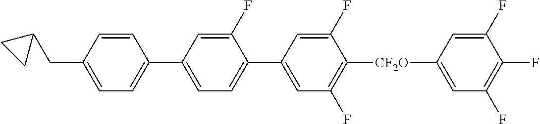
C1(CC2CC2)=CC=C(C2=CC=C(C3=CC(F)=C([CF2O]C4=CC(F)=C(F)C(F)=C4)C(F)=C3)C(F)=C2)C=C1
